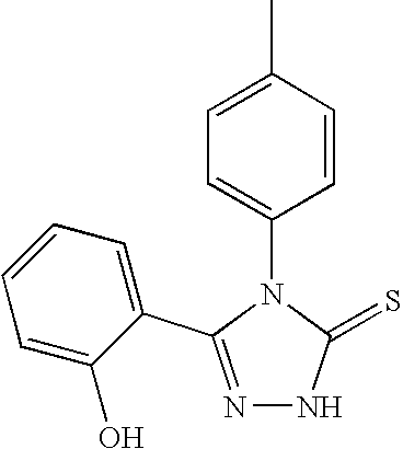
N1=C(C2=CC=CC=C2O)N(C2=CC=C(C)C=C2)C(=S)N1
